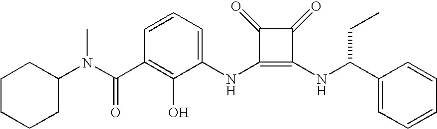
N(C1=C(NC(CC)C2=CC=CC=C2)C(=O)C1=O)C1=CC=CC(C(=O)N(C2CCCCC2)C)=C1O
